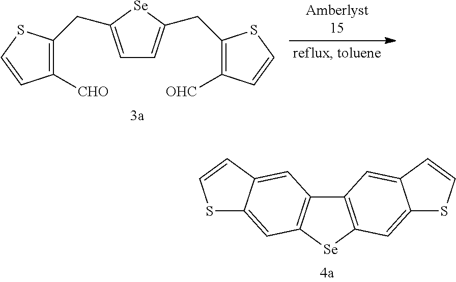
C12=C([Se]C3=C1C=C1C(=C3)SC=C1)C=C1C(=C2)C=CS1.C1(CC2=CC=C(CC3=C([OHC])C=CS3)[Se]2)=C([CHO])C=CS1
